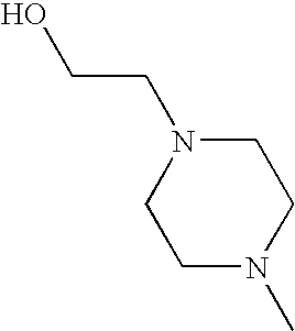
OCCN1CCN(C)CC1
